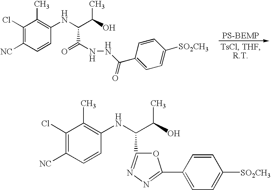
C1(Cl)=C([NC])C=CC(NC(C(O)C)C(=O)NNC(=O)C2=CC=C([SO2CH3])C=C2)=C1C.[PS-BEMP].C1(Cl)=C([NC])C=CC(NC(C(O)C)C2=NN=C(C3=CC=C([SO2CH3])C=C3)O2)=C1C
